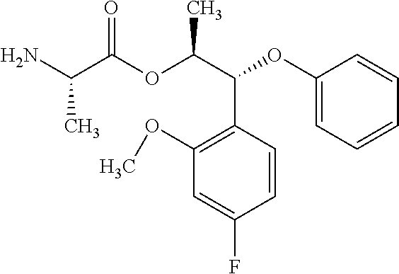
NC(C(OC(C(C1=C(OC)C=C(F)C=C1)OC1=CC=CC=C1)C)=O)C
